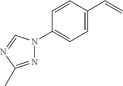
C1=C(C=C)C=CC(N2N=C(C)N=C2)=C1
